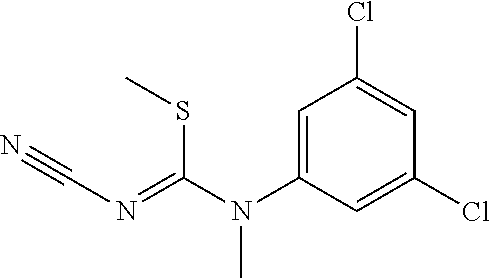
C1=C(N(C(SC)=NC#N)C)C=C(Cl)C=C1Cl
